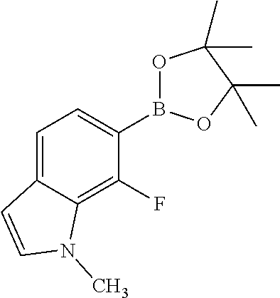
C1=C2C(=C(F)C(B3OC(C)(C)C(C)(C)O3)=C1)N(C)C=C2
